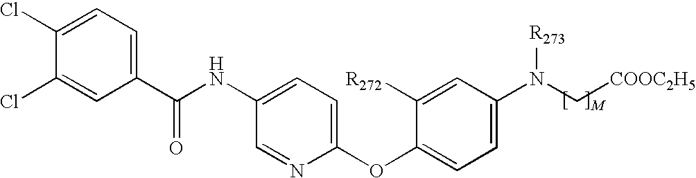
C1(C(=O)NC2=CC=C(OC3=CC=C(N(C[COOC2H5])[R273])C=C3[R272])N=C2)=CC=C(Cl)C(Cl)=C1
